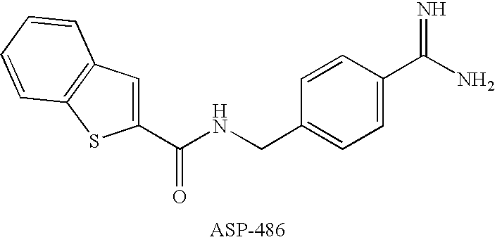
C1(C(NCC2=CC=C(C(N)=N)C=C2)=O)=CC2=C(S1)C=CC=C2
